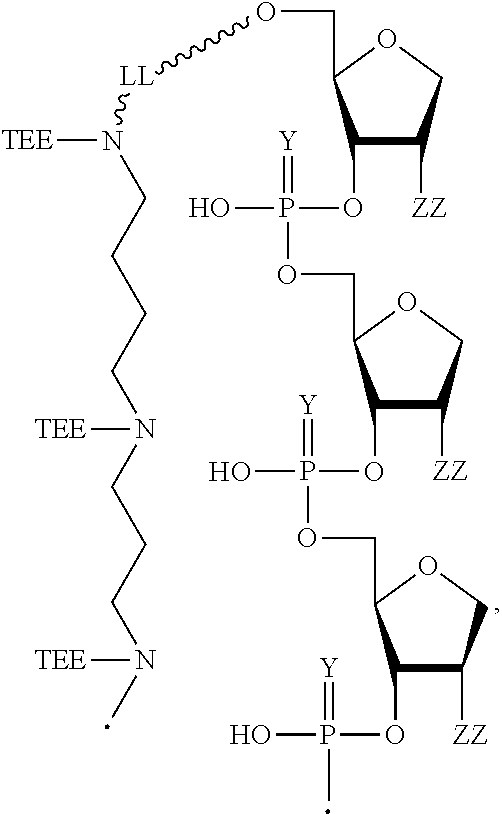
C1(OP(O)(=[Y])OCC2C(OP(O)(=[Y])OCC3C(OP(O)(=[Y])C)C([ZZ])CO3)C([ZZ])CO2)C([ZZ])COC1CO[LL]N(CCCCN(CCCN(C)[TEE])[TEE])[TEE]
